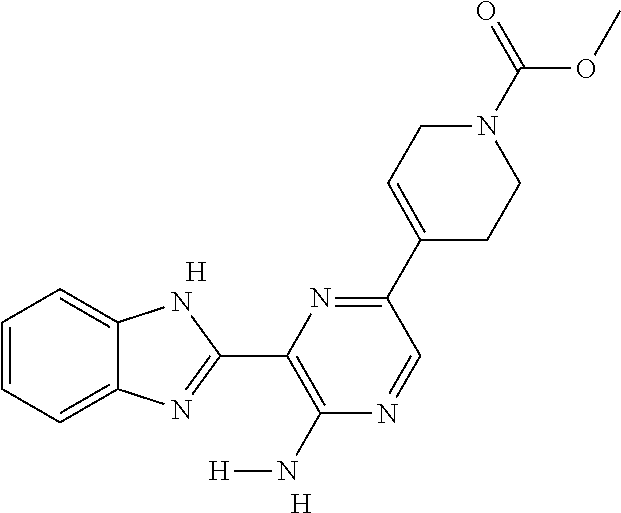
C1=CC=C2C(=C1)NC(C1=C(N[H])N=CC(C3=CCN(C(OC)=O)CC3)=N1)=N2.[H].[H]
